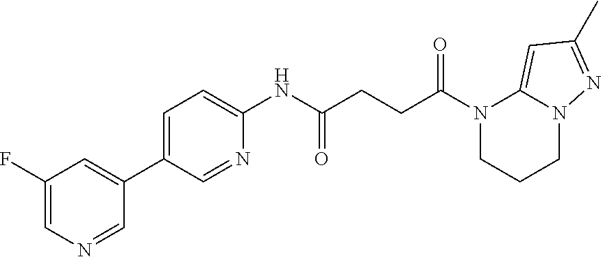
C1(F)=CN=CC(C2=CC=C(NC(CCC(N3CCCN4C3=CC(C)=N4)=O)=O)N=C2)=C1
